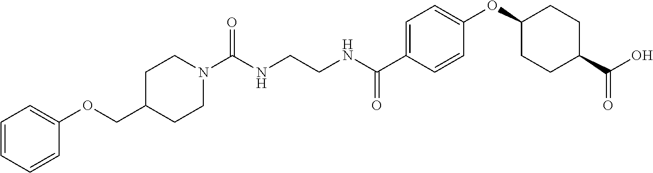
C(NCCNC(C1=CC=C(OC2CCC(C(O)=O)CC2)C=C1)=O)(=O)N1CCC(COC2=CC=CC=C2)CC1
